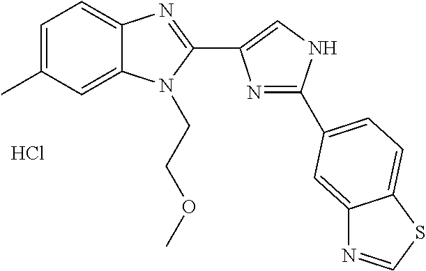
Cl.C1=C(C)C=C2C(=C1)N=C(C1=CNC(C3=CC=C4C(=C3)N=CS4)=N1)N2CCOC
